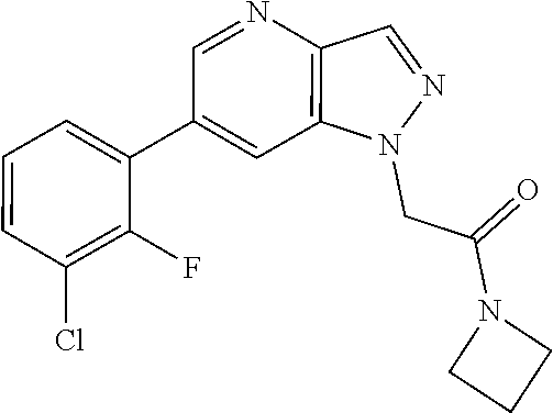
C1(C2=CC3=C(N=C2)C=NN3CC(N2CCC2)=O)=CC=CC(Cl)=C1F
